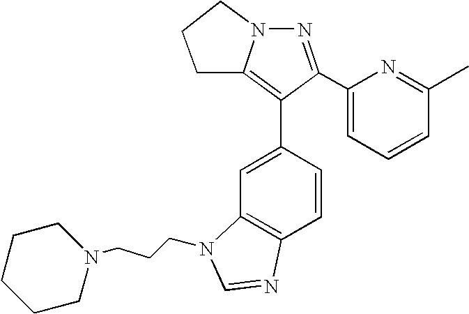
N1=C(C2=CC=CC(C)=N2)C(C2=CC3=C(C=C2)N=CN3CCCN2CCCCC2)=C2N1CCC2
